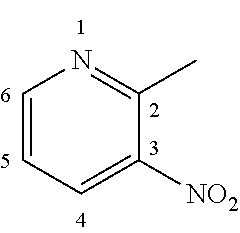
C1=CC=C([NO2])C(C)=N1
